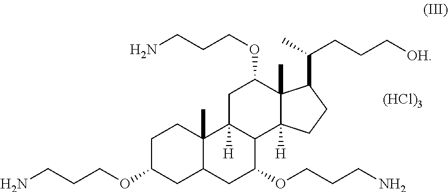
NCCCOC1CC2([H])C(C3([H])C1(C)C(C(C)CCC[OH])CC3)C(OCCCN)CC1C2(C)CCC(OCCCN)C1.[(HCl)3]
